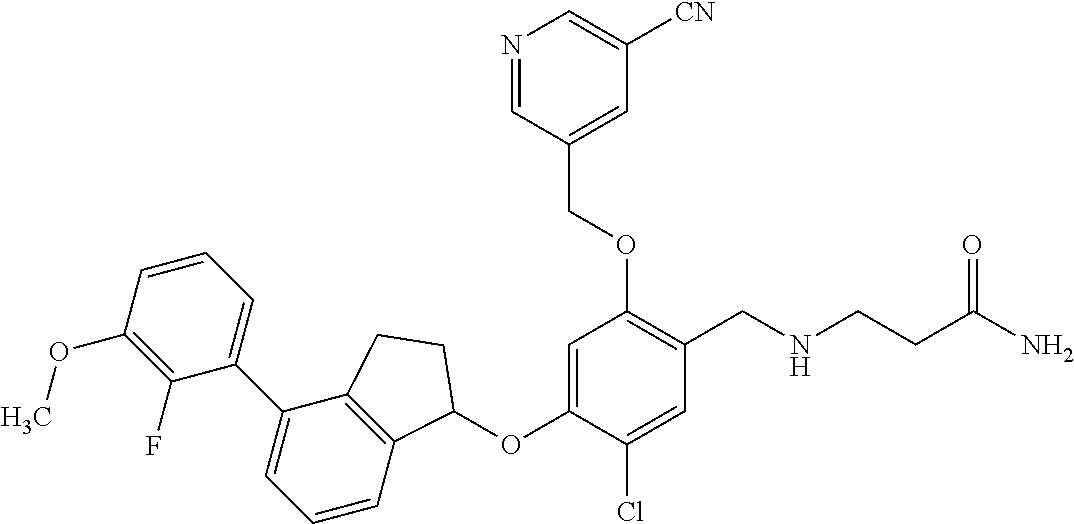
C1(F)=C(OC)C=CC=C1C1=CC=CC2=C1CCC2OC1=CC(OCC2=CC([CN])=CN=C2)=C(CNCCC(N)=O)C=C1Cl
